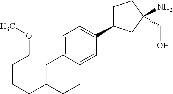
C1C(C2=CC=C3C(=C2)CCC(CCCCOC)C3)CC(N)(CO)C1
